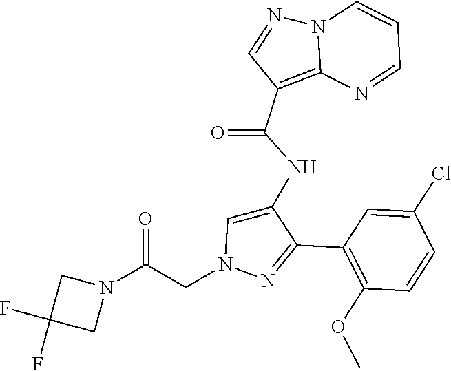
C1(C2=NN(CC(N3CC(F)(F)C3)=O)C=C2NC(C2=C3N(N=C2)C=CC=N3)=O)=C(OC)C=CC(Cl)=C1
